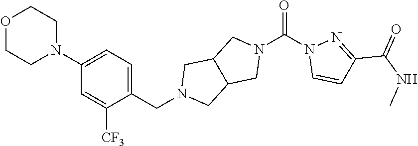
C1(N2CCOCC2)=CC=C(CN2CC3C(C2)CN(C(=O)N2C=CC(C(NC)=O)=N2)C3)C([CF3])=C1
